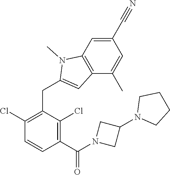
C1(Cl)=C(CC2=CC3=C(N2C)C=C(C#N)C=C3C)C(Cl)=C(C(=O)N2CC(N3CCCC3)C2)C=C1
